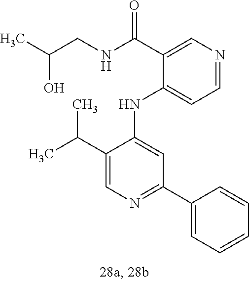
C1(NC2=CC(C3=CC=CC=C3)=NC=C2C(C)C)=CC=NC=C1C(NCC(C)O)=O
